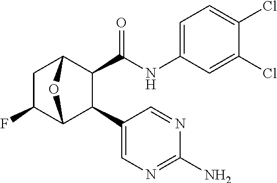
C1C(F)C2C(C3=CN=C(N)N=C3)C(C(NC3=CC=C(Cl)C(Cl)=C3)=O)C1O2
